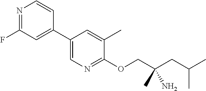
N1=C(F)C=C(C2=CN=C(OCC(CC(C)C)(C)N)C(C)=C2)C=C1
